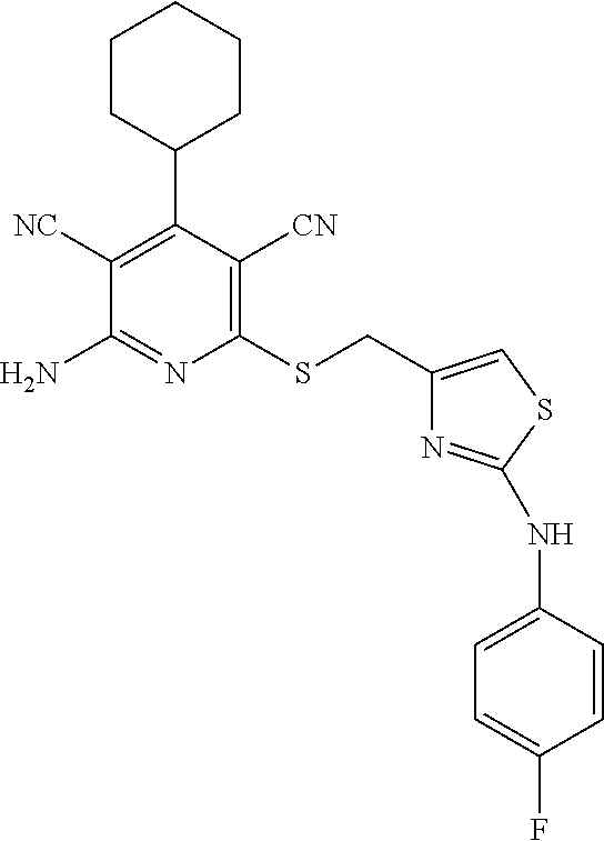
C1([NC])=C(C2CCCCC2)C([CN])=C(SCC2=CSC(NC3=CC=C(F)C=C3)=N2)N=C1N
